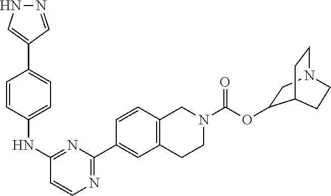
C1(NC2=CC=C(C3=CNN=C3)C=C2)=NC(C2=CC3=C(C=C2)CN(C(OC2CN4CCC2CC4)=O)CC3)=NC=C1
